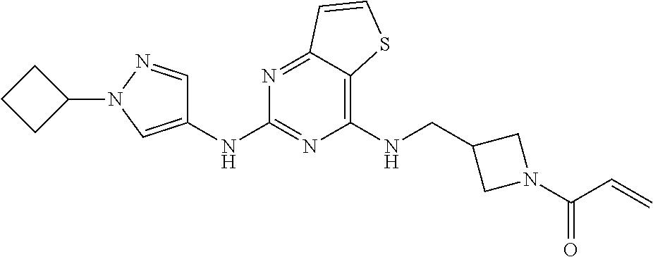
C1(NCC2CN(C(C=C)=O)C2)=C2C(=NC(NC3=CN(C4CCC4)N=C3)=N1)C=CS2
